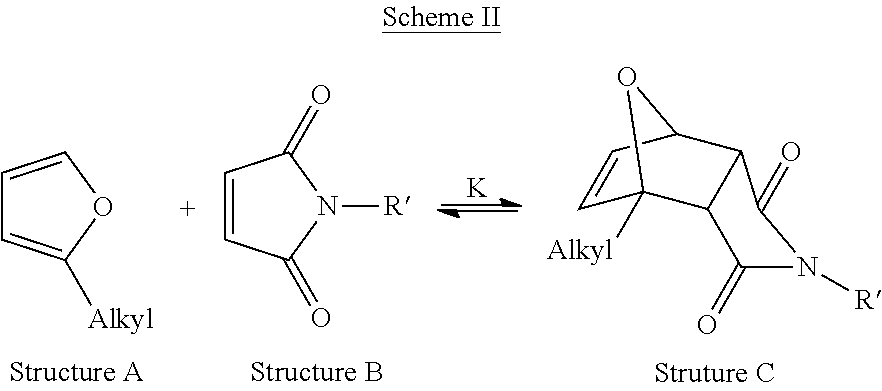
C1=CC2C3C(C1([Alkyl])O2)C(=O)N([R])C3=O.[K].C1=CC(=O)N([R])C1=O.C1=COC([Alkyl])=C1
